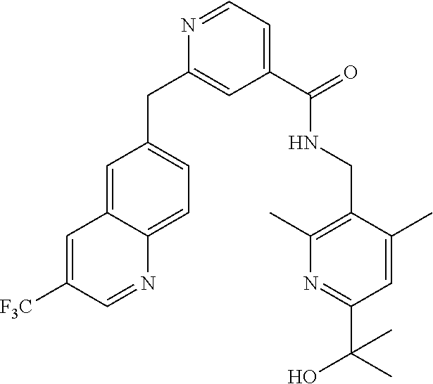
C1=C2C(=CC=C1CC1=CC(C(=O)NCC3=C(C)N=C(C(C)(O)C)C=C3C)=CC=N1)N=CC([F3C])=C2
